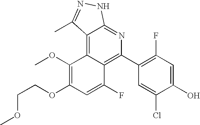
C1=C(O)C(Cl)=CC(C2=C3C(=C4C(=N2)NN=C4C)C(OC)=C(OCCOC)C=C3F)=C1F
